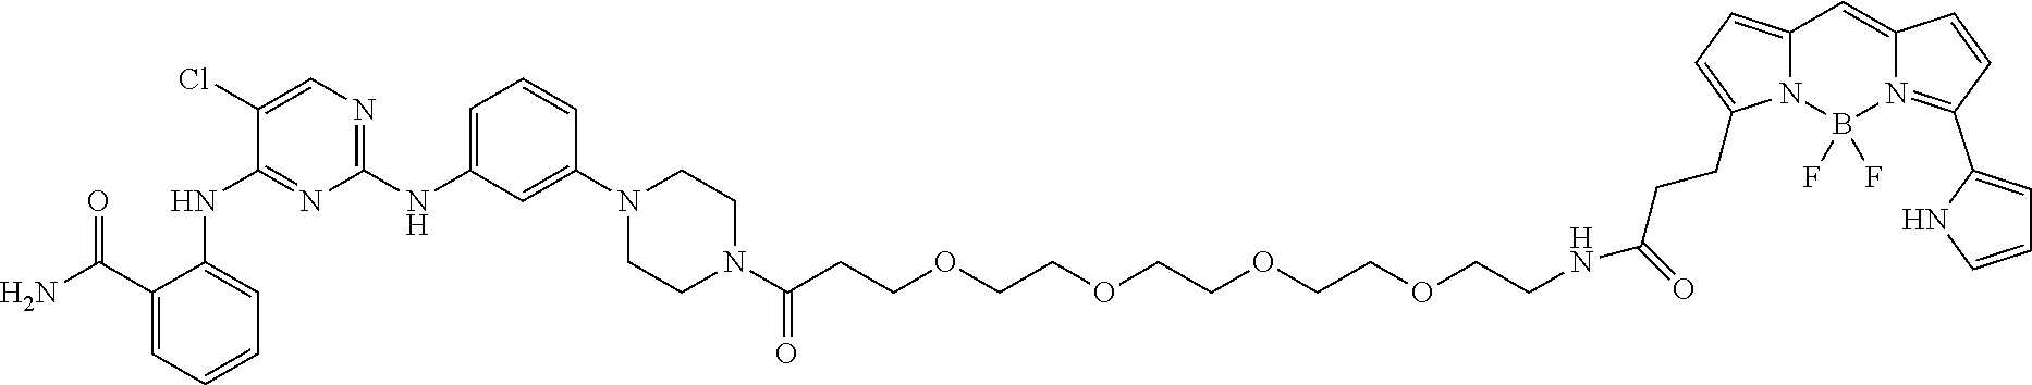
C1(C(N)=O)=CC=CC=C1NC1=NC(NC2=CC=CC(N3CCN(C(CCOCCOCCOCCOCCNC(=O)CCC4=CC=C5N4B(F)(F)N4=C(C6=CC=CN6)C=CC4=C5)=O)CC3)=C2)=NC=C1Cl
